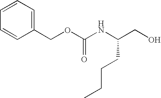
C1(COC(NC(CO)CCCC)=O)=CC=CC=C1
